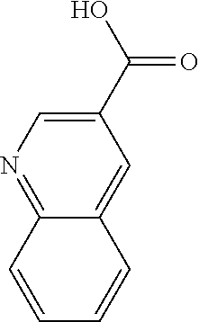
C1(C(O)=O)=CN=C2C(=C1)C=CC=C2
